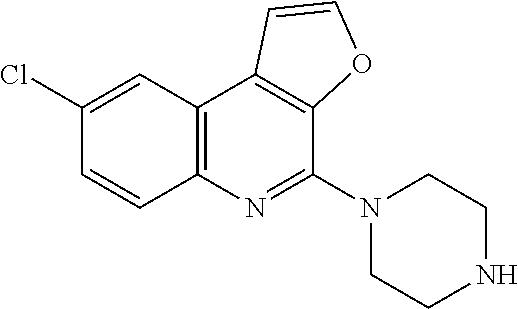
C12=C(C3=C(C(N4CCNCC4)=N1)OC=C3)C=C(Cl)C=C2
